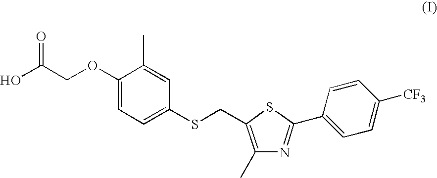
OC(COC1=CC=C(SCC2=C(C)N=C(C3=CC=C([CF3])C=C3)S2)C=C1C)=O
